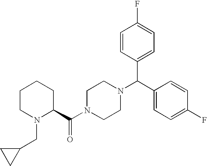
C1CN(CC2CC2)C(C(N2CCN(C(C3=CC=C(F)C=C3)C3=CC=C(F)C=C3)CC2)=O)CC1
